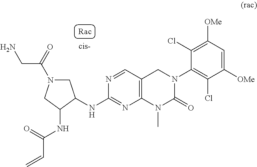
C(N1CC(NC2=NC3=C(C=N2)CN(C2=C(Cl)C([OMe])=CC([OMe])=C2Cl)C(=O)N3C)C(NC(=O)C=C)C1)(=O)CN
